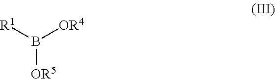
B([OR5])([OR4])[R1]
